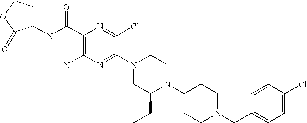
C1(C(NC2CCOC2=O)=O)=C(N)N=C(N2CC(CC)N(C3CCN(CC4=CC=C(Cl)C=C4)CC3)CC2)C(Cl)=N1
